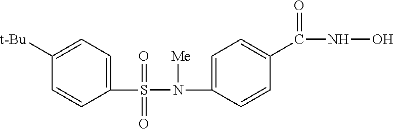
C1([t-Bu])=CC=C(S(=O)(=O)N(C2=CC=C(C(=O)NO)C=C2)[Me])C=C1
